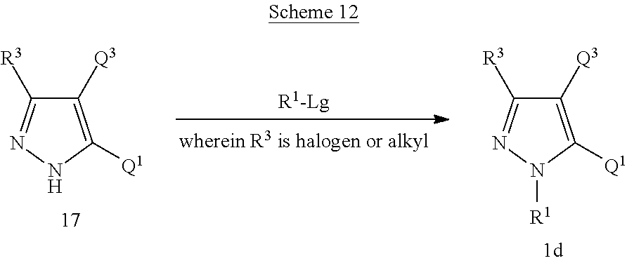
N1C([Q1])=C([Q3])C([R3])=N1.N1([R1])C([Q1])=C([Q3])C([R3])=N1
